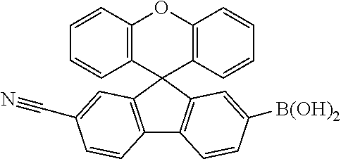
C12=C(C3(C4=C(O1)C=CC=C4)C1=C(C4=C3C=C([B(OH)2])C=C4)C=CC(C#N)=C1)C=CC=C2
